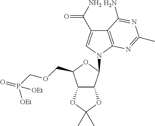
C12=C(N(C3C4C(C(COCP(=O)([OEt])[OEt])O3)OC(C)(C)O4)C=C1C(N)=O)N=C(C)N=C2N
